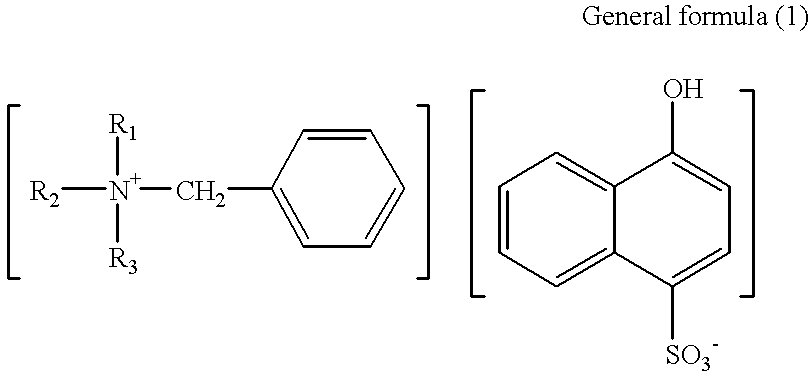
[R2][N+]([R1])([R3])CC1=CC=CC=C1.C1=CC=C2C(=C1)C(O)=CC=C2[SO3-]
